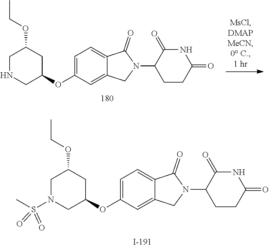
C1CC(N2CC3=CC(OC4CN(S(C)(=O)=O)CC(OCC)C4)=CC=C3C2=O)C(=O)NC1=O.C1CC(N2CC3=CC(OC4CNCC(OCC)C4)=CC=C3C2=O)C(=O)NC1=O
